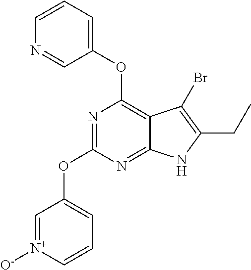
C12=NC(OC3=CC=C[N+]([O-])=C3)=NC(OC3=CC=CN=C3)=C1C(Br)=C(CC)N2
